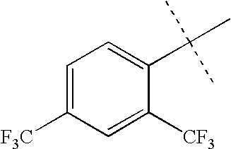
C1=C([F3C])C=C([CF3])C(C(C)(C)C)=C1
